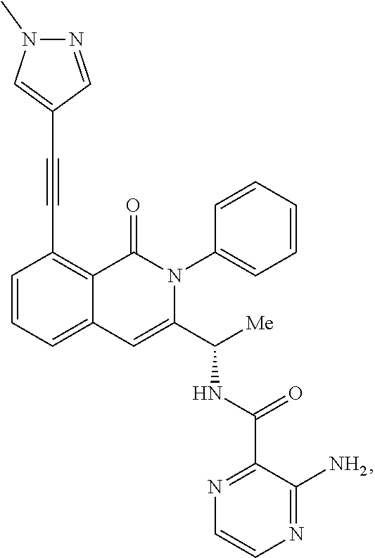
C1=CC=C2C(=C1C#CC1=CN(C)N=C1)C(=O)N(C1=CC=CC=C1)C(C([Me])NC(=O)C1=NC=CN=C1N)=C2
